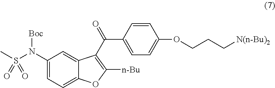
C1(N(S(C)(=O)=O)[Boc])=CC=C2C(=C1)C(C(=O)C1=CC=C(OCCC[N(n-Bu)2])C=C1)=C([n-Bu])O2
